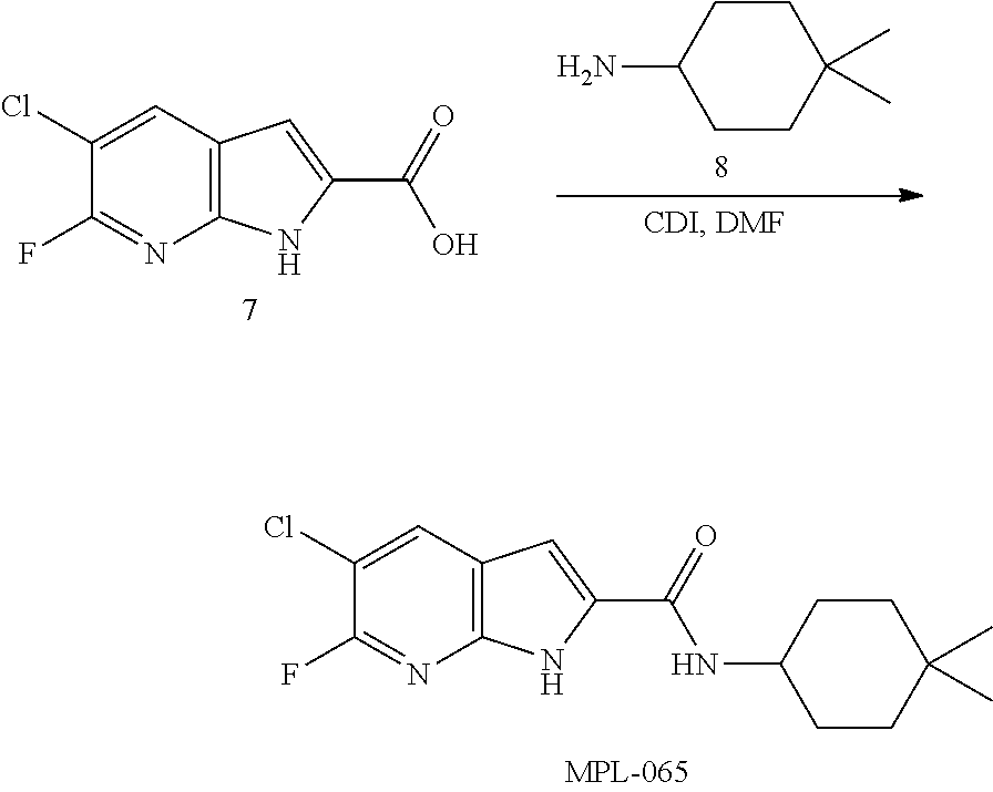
C1(Cl)=CC2=C(N=C1F)NC(C(=O)O)=C2.C1CC(C)(C)CCC1N.C1(Cl)=CC2=C(N=C1F)NC(C(=O)NC1CCC(C)(C)CC1)=C2
